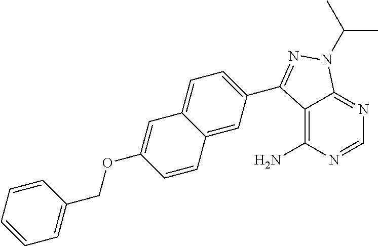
C12=C(N)N=CN=C1N(C(C)C)N=C2C1=CC=C2C(=C1)C=CC(OCC1=CC=CC=C1)=C2
